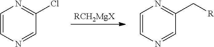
C1=CN=CC(Cl)=N1.[RCH2MgX].C1=CN=CC(C[R])=N1
